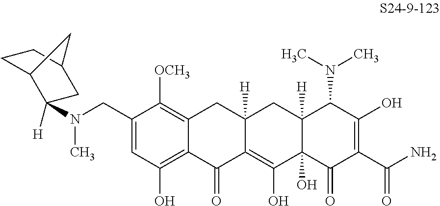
C1(CN(C2([H])C3CCC(C2)C3)C)=CC(O)=C2C(=C1[OCH3])CC1([H])C(=C(O)C3(O)C([H])(C1)C(N(C)C)C(O)=C(C(N)=O)C3=O)C2=O
